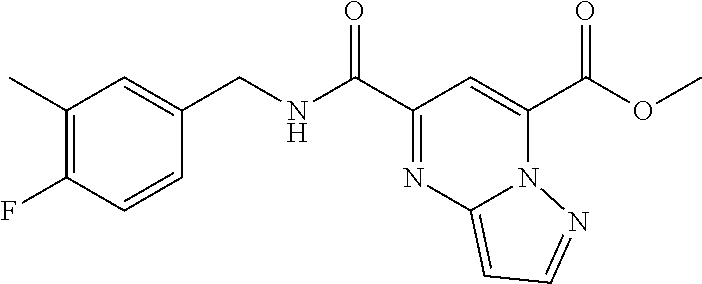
O(C(C1=CC(C(NCC2=CC(C)=C(F)C=C2)=O)=NC2=CC=NN12)=O)C
